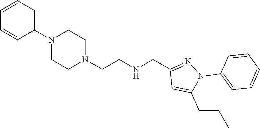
C1=CC=C(N2CCN(CCNCC3=NN(C4=CC=CC=C4)C(CCC)=C3)CC2)C=C1
